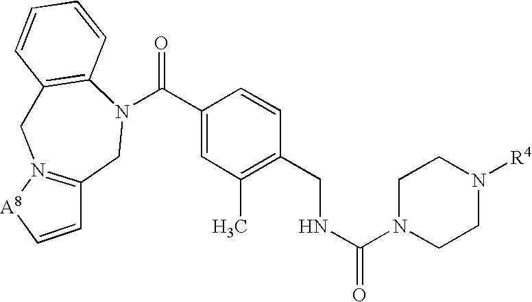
C12=C(N(C(C3=CC(C)=C(CNC(N4CCN([R4])CC4)=O)C=C3)=O)CC3=N(C1)[A8]C=C3)C=CC=C2
